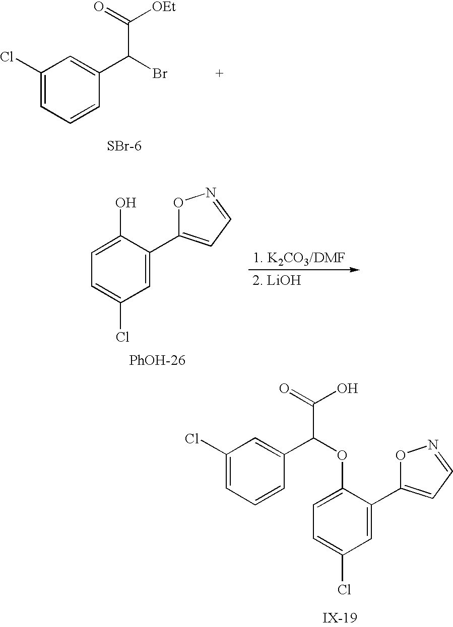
C1(Cl)=CC=CC(C(C(=O)[OEt])Br)=C1.[SBr-6].C1=C(OC(C(=O)O)C2=CC(Cl)=CC=C2)C(C2=CC=NO2)=CC(Cl)=C1.C1=C(O)C(C2=CC=NO2)=CC(Cl)=C1.[PhOH-26]
